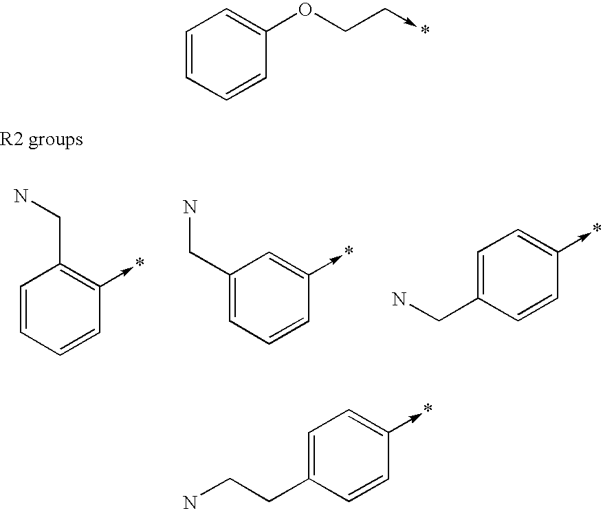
C1=CC=CC(->*)=C1CN.C1(CN)=CC=CC(->*)=C1.C1=C(CN)C=CC(->*)=C1.C1=CC=CC(OCC->*)=C1.C1=C(CCN)C=CC(->*)=C1
